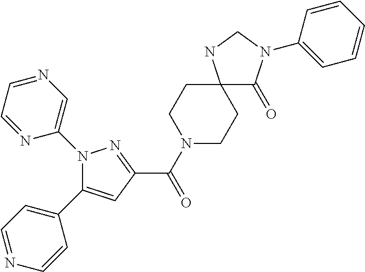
C(=O)(C1=NN(C2=CN=CC=N2)C(C2=CC=NC=C2)=C1)N1CCC2(CC1)C(=O)N(C1=CC=CC=C1)CN2
